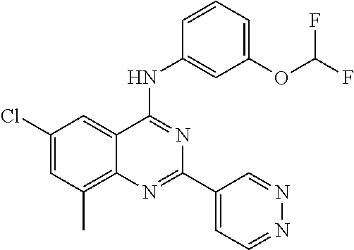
C1(Cl)=CC(C)=C2C(=C1)C(NC1=CC(OC(F)F)=CC=C1)=NC(C1=CC=NN=C1)=N2
